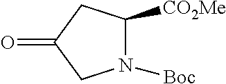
[CO2Me]C1N([Boc])CC(=O)C1
